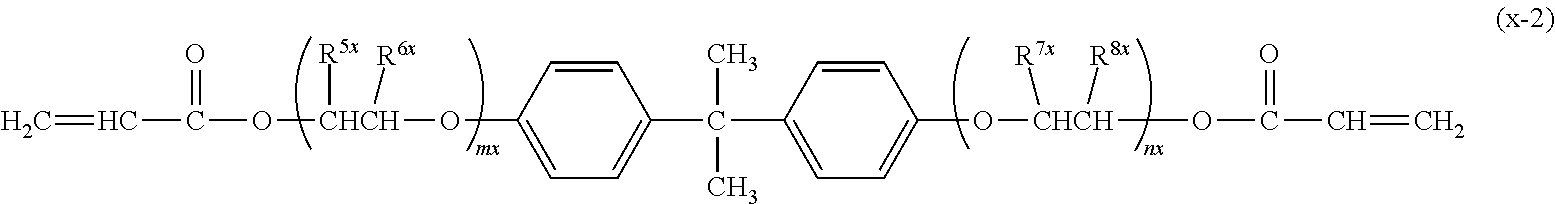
C=CC(O[CHCH](OC1=CC=C(C(C2=CC=C(O[CHCH](OC(C=C)=O)([R7x])[R8x])C=C2)(C)C)C=C1)([R5x])[R6x])=O
